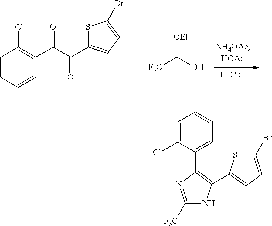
C1=CC=CC(C(C(C2=CC=C(Br)S2)=O)=O)=C1Cl.C(O)([OEt])[F3C].C1=C(Cl)C(C2=C(C3=CC=C(Br)S3)NC([F3C])=N2)=CC=C1
